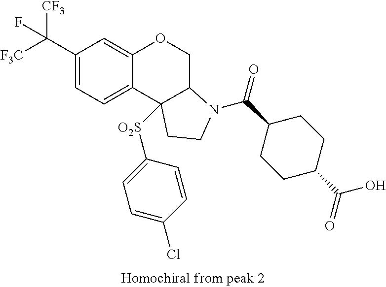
C1(C([F3C])([CF3])F)=CC=C2C(=C1)OCC1C2([O2S]C2=CC=C(Cl)C=C2)CCN1C(C1CCC(C(=O)O)CC1)=O
